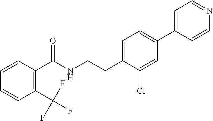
C(CNC(=O)C1=C(C(F)(F)F)C=CC=C1)C1=CC=C(C2=CC=NC=C2)C=C1Cl
